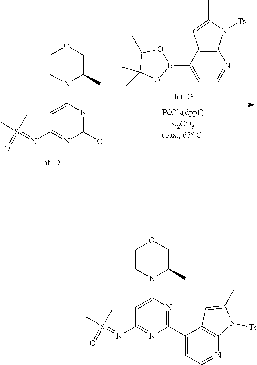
ClC1=NC(N2C(C)COCC2)=CC(N=S(=O)(C)C)=N1.C1(B2OC(C)(C)C(C)(C)O2)=CC=NC2=C1C=C(C)N2[Ts].C1(C2=NC(N3C(C)COCC3)=CC(N=S(=O)(C)C)=N2)=CC=NC2=C1C=C(C)N2[Ts]
